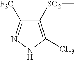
C1([SO2]C)=C(C)NN=C1[F3C]
